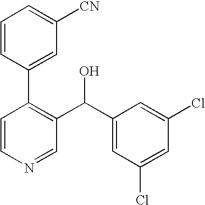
C1=CN=CC(C(C2=CC(Cl)=CC(Cl)=C2)O)=C1C1=CC([CN])=CC=C1
